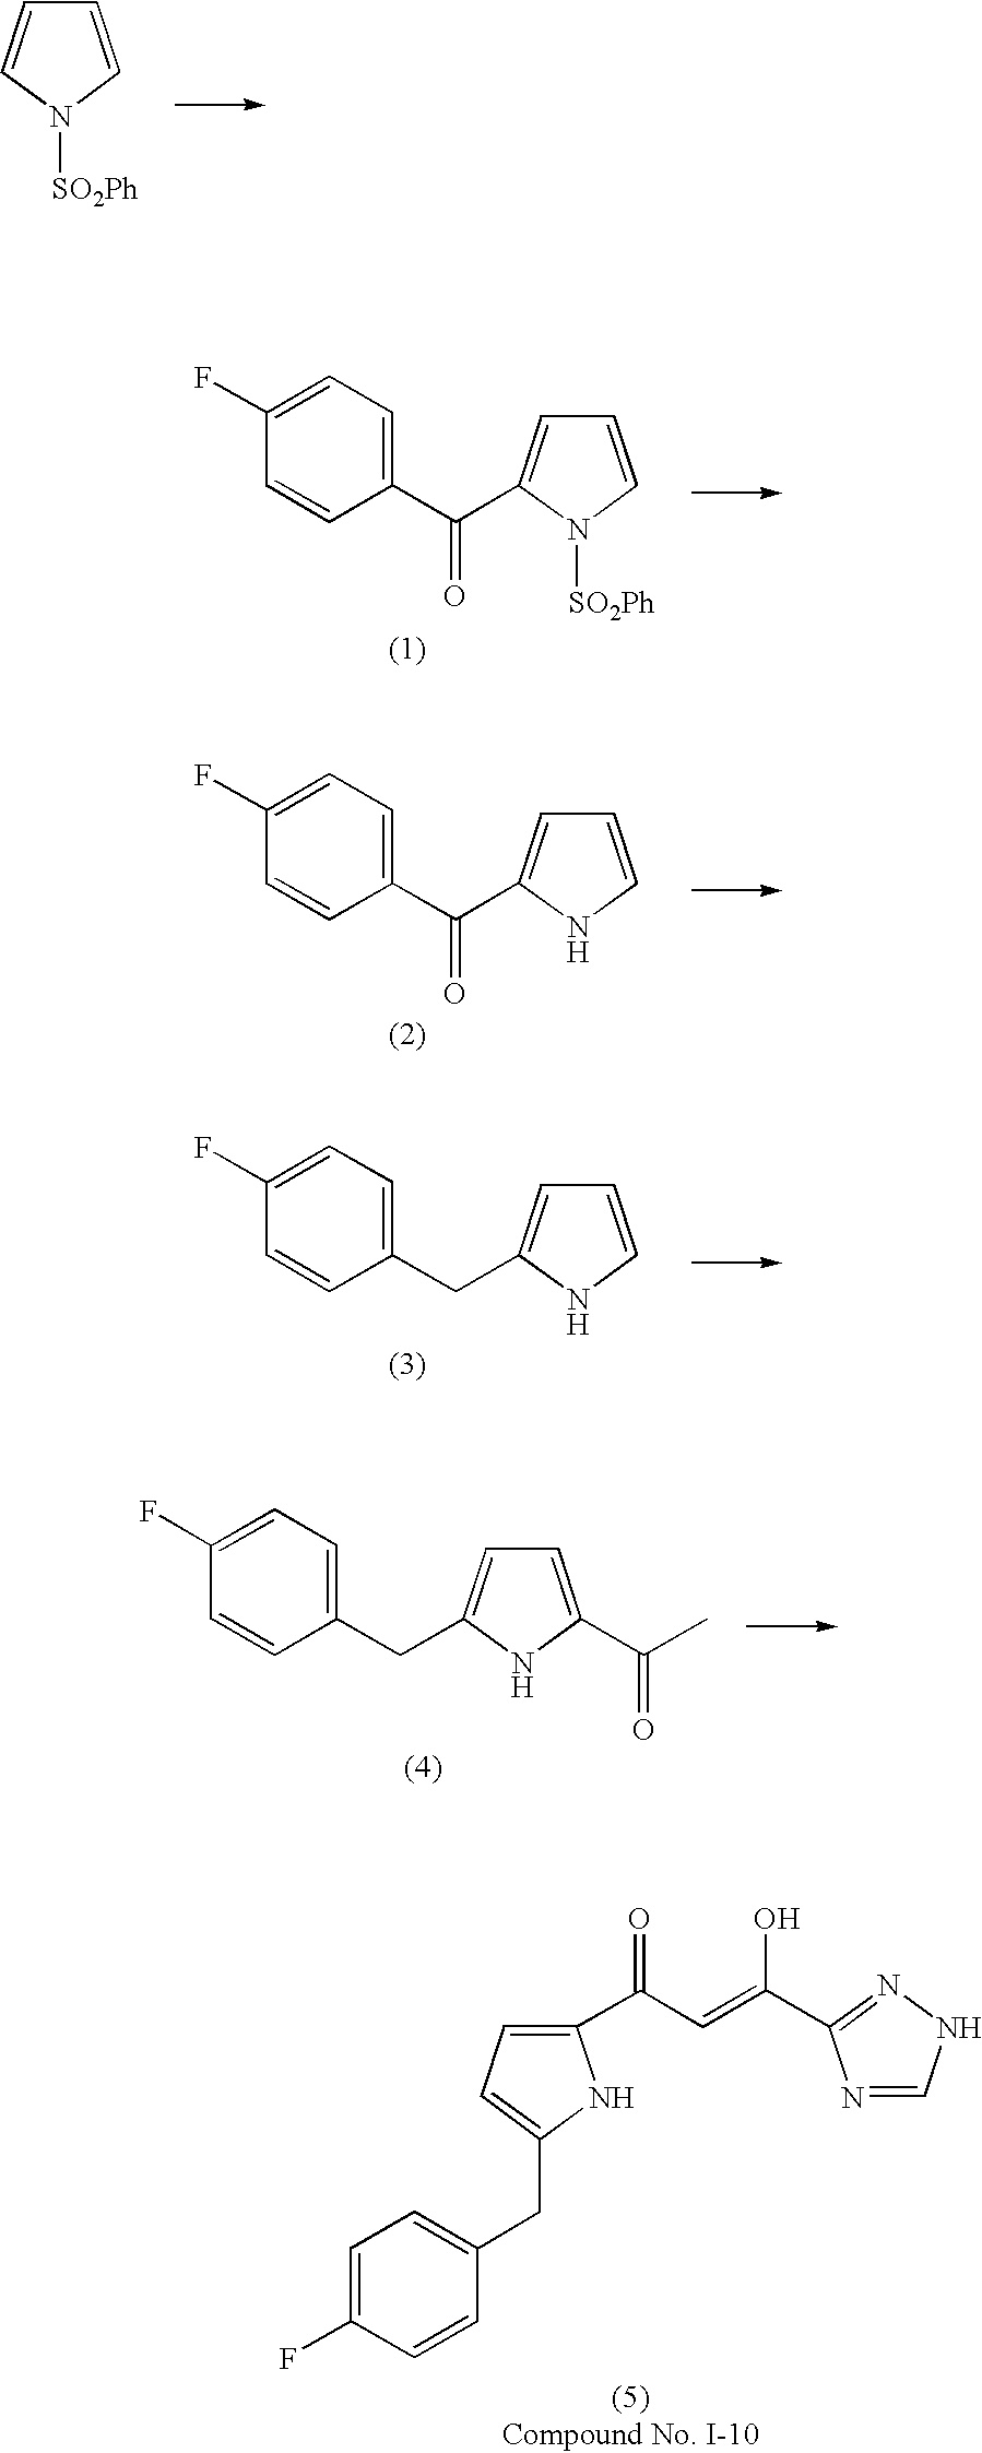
C1=CN([SO2Ph])C=C1.C1=CN([SO2Ph])C(C(C2=CC=C(F)C=C2)=O)=C1.C1=CNC(C(C2=CC=C(F)C=C2)=O)=C1.C1=CNC(CC2=CC=C(F)C=C2)=C1.C1=C(C(C)=O)NC(CC2=CC=C(F)C=C2)=C1.C1(C(C=C(O)C2=NNC=N2)=O)=CC=C(CC2=CC=C(F)C=C2)N1
